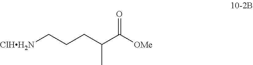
[ClHH2N]CCCC(C([OMe])=O)C
